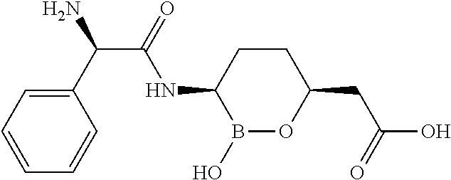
C1CC(NC(C(C2=CC=CC=C2)N)=O)B(O)OC1CC(O)=O
